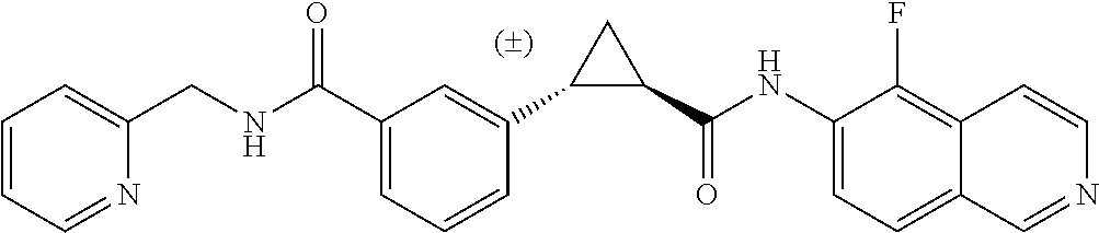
C1(C(NC2=CC=C3C(=C2F)C=CN=C3)=O)CC1C1=CC(C(NCC2=CC=CC=N2)=O)=CC=C1
